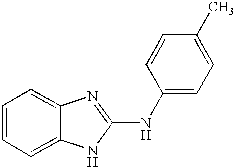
C1=CC=C2C(=C1)N=C(NC1=CC=C(C)C=C1)N2
